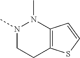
N1(C)CCC2=C(N1C)C=CS2
